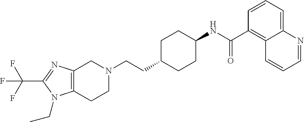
C1(C(F)(F)F)=NC2=C(N1CC)CCN(CCC1CCC(NC(C3=C4C(=CC=C3)N=CC=C4)=O)CC1)C2
